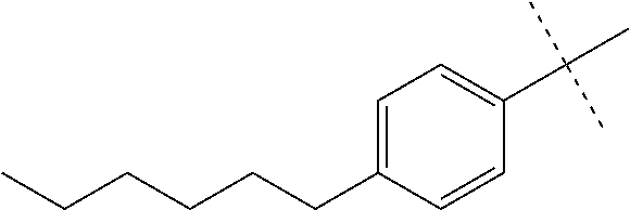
C1(C(C)(C)C)=CC=C(CCCCCC)C=C1
